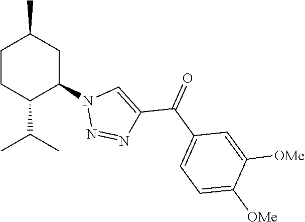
C1CC(C(C)C)C(N2N=NC(C(C3=CC=C([OMe])C([OMe])=C3)=O)=C2)CC1C
